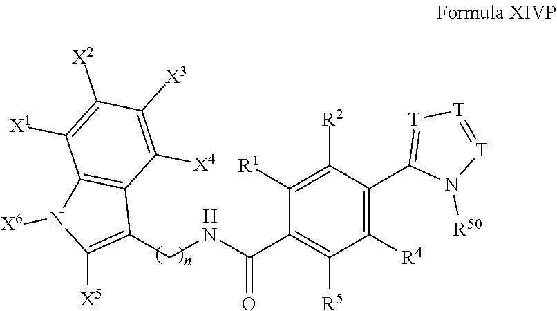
[H].C1(C(=O)NCC2=C([X5])N([X6])C3=C2C([X4])=C([X3])C([X2])=C3[X1])=C([R5])C([R4])=C(C2=[T][T]=[T]N2[R50])C([R2])=C1[R1]
